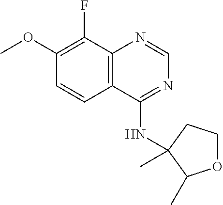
C1(OC)=C(F)C2=C(C=C1)C(NC1(C)CCOC1C)=NC=N2
